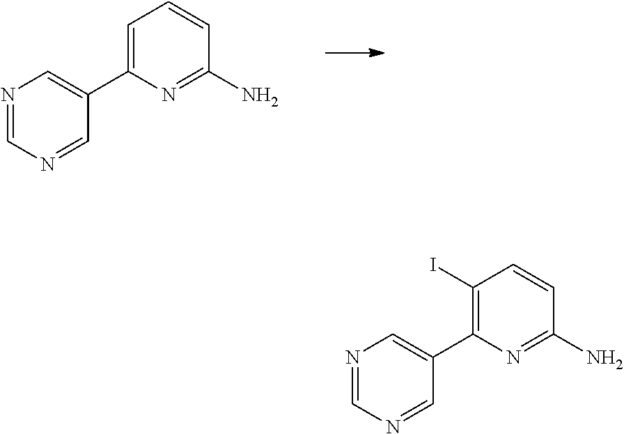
C1(I)=C(C2=CN=CN=C2)N=C(N)C=C1.C1=C(C2=CN=CN=C2)N=C(N)C=C1
